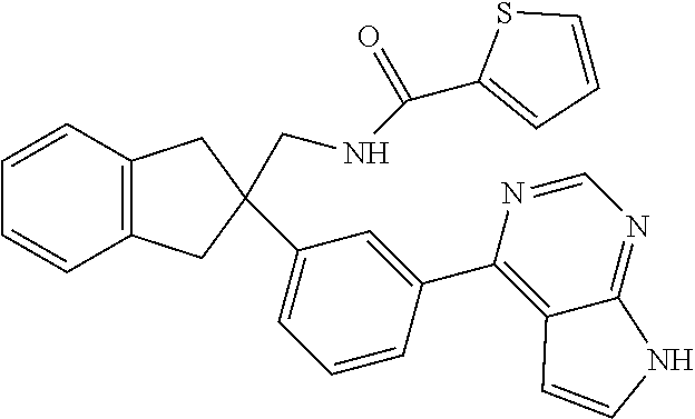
C1=CC2=C(C=C1)CC(C1=CC=CC(C3=C4C(=NC=N3)NC=C4)=C1)(CNC(C1=CC=CS1)=O)C2
